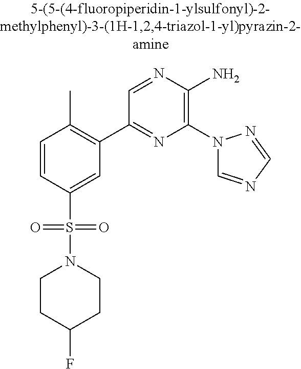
C1=CC(S(=O)(=O)N2CCC(F)CC2)=CC(C2=NC(N3C=NC=N3)=C(N)N=C2)=C1C
